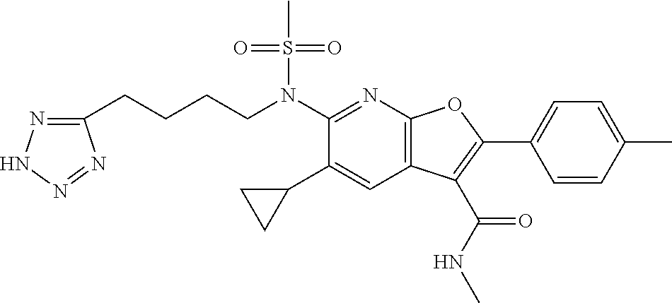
N(C1=NC2=C(C=C1C1CC1)C(C(NC)=O)=C(C1=CC=C(C)C=C1)O2)(S(C)(=O)=O)CCCCC1=NNN=N1
